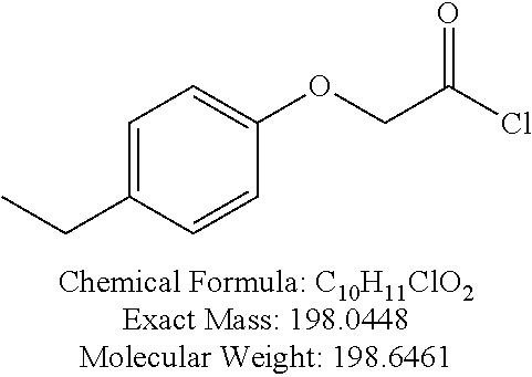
C1=C(CC)C=CC(OCC(Cl)=O)=C1
